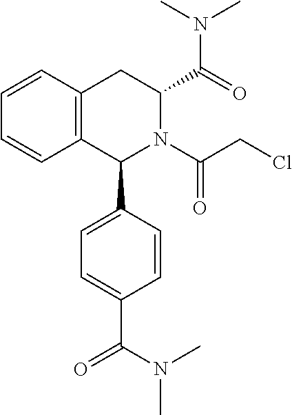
C1=CC2=C(C=C1)C(C1=CC=C(C(N(C)C)=O)C=C1)N(C(=O)CCl)C(C(=O)N(C)C)C2
